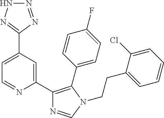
C1=C(C2=NNN=N2)C=C(C2=C(C3=CC=C(F)C=C3)N(CCC3=CC=CC=C3Cl)C=N2)N=C1
